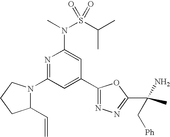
N1=C(N2C(C=C)CCC2)C=C(C2=NN=C(C(C)(N)C[Ph])O2)C=C1N(C)S(C(C)C)(=O)=O
